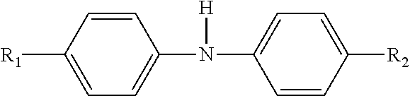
[R1]C1=CC=C(N(C2=CC=C([R2])C=C2)[H])C=C1
